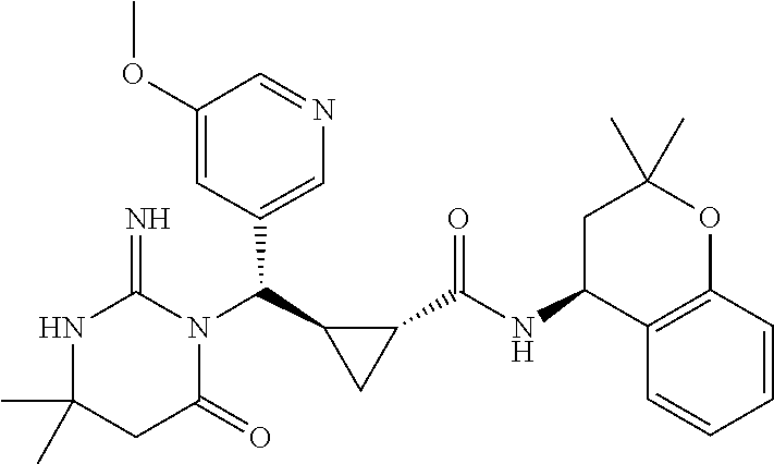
CC1(C)NC(=N)N(C(C2CC2C(NC2C3=C(OC(C)(C)C2)C=CC=C3)=O)C2=CN=CC(OC)=C2)C(=O)C1
